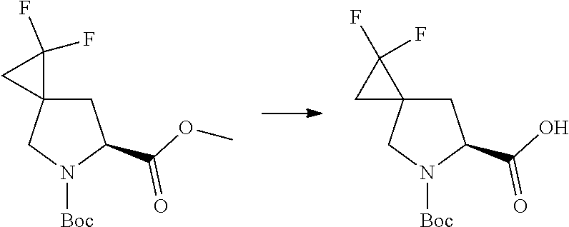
C1C2(CN([Boc])C1C(O)=O)C(F)(F)C2.C1C(C(OC)=O)N([Boc])CC12C(F)(F)C2
